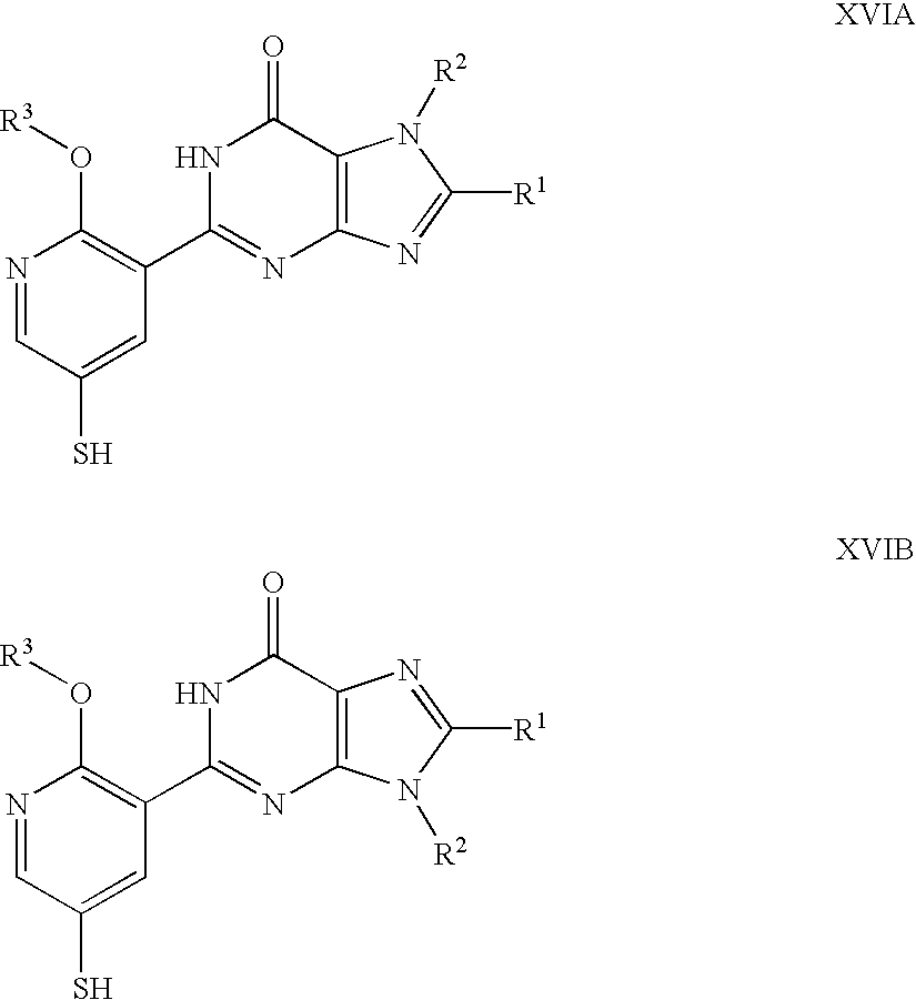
N1=CC(S)=CC(C2=NC3=C(C(=O)N2)N([R2])C([R1])=N3)=C1O[R3].N1=CC(S)=CC(C2=NC3=C(C(=O)N2)N=C([R1])N3[R2])=C1O[R3]
